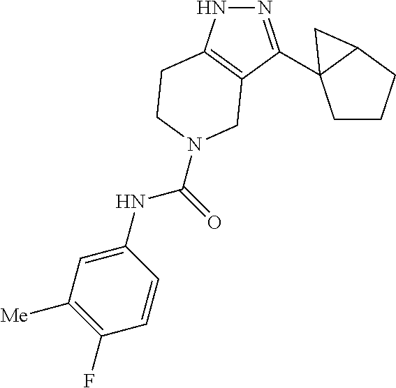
N1=C(C23CCCC2C3)C2=C(N1)CCN(C(NC1=CC([Me])=C(F)C=C1)=O)C2
